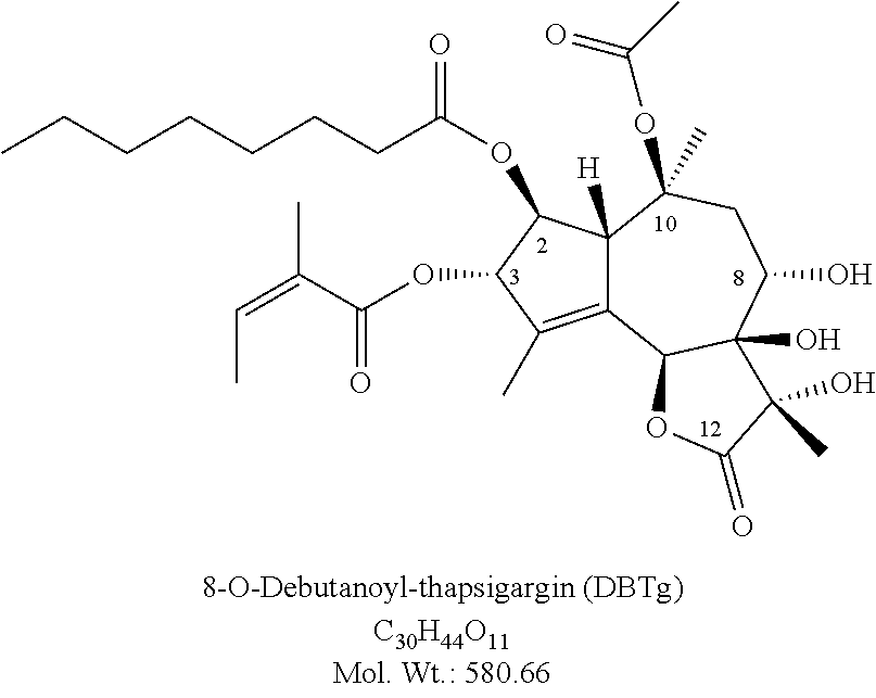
C12=C(C)C(OC(C(=CC)C)=O)C(OC(=O)CCCCCCC)C1([H])C(OC(C)=O)(C)CC(O)C1(O)C2OC(=O)C1(C)O
